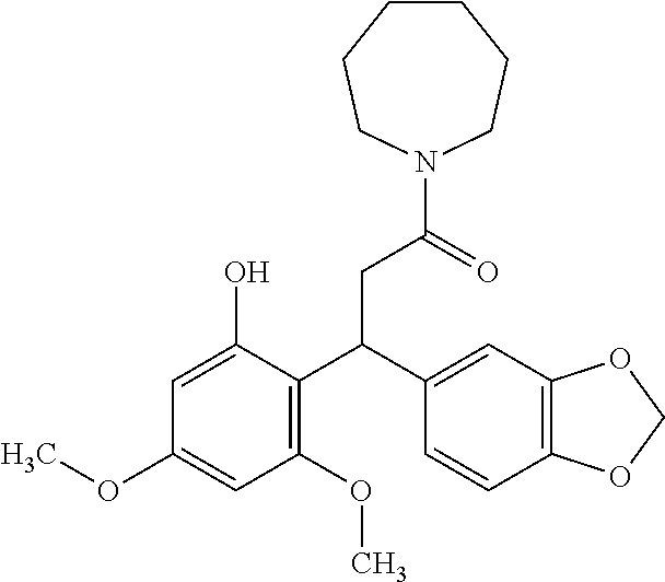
N1(C(=O)CC(C2=C(OC)C=C(OC)C=C2O)C2=CC3=C(C=C2)OCO3)CCCCCC1
